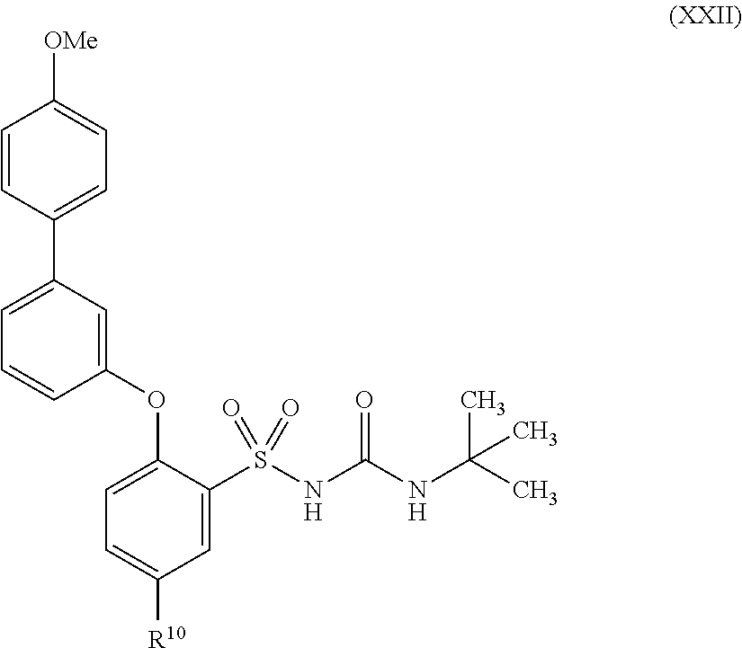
C1=CC(C2=CC=CC(OC3=CC=C([R10])C=C3S(NC(NC(C)(C)C)=O)(=O)=O)=C2)=CC=C1[OMe]
